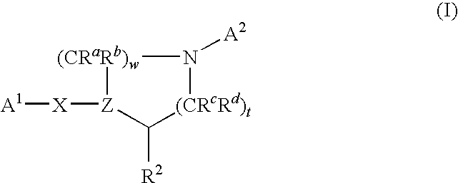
[(CRaRb)w]1[Z]([X][A1])C([R2])[(CRcRd)t]N1[A2]
